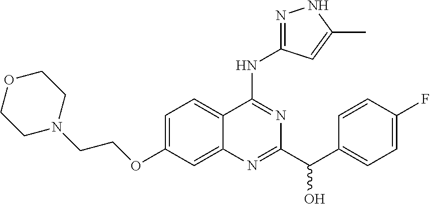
C1=C(OCCN2CCOCC2)C=C2C(=C1)C(NC1=NNC(C)=C1)=NC(C(C1=CC=C(F)C=C1)O)=N2
